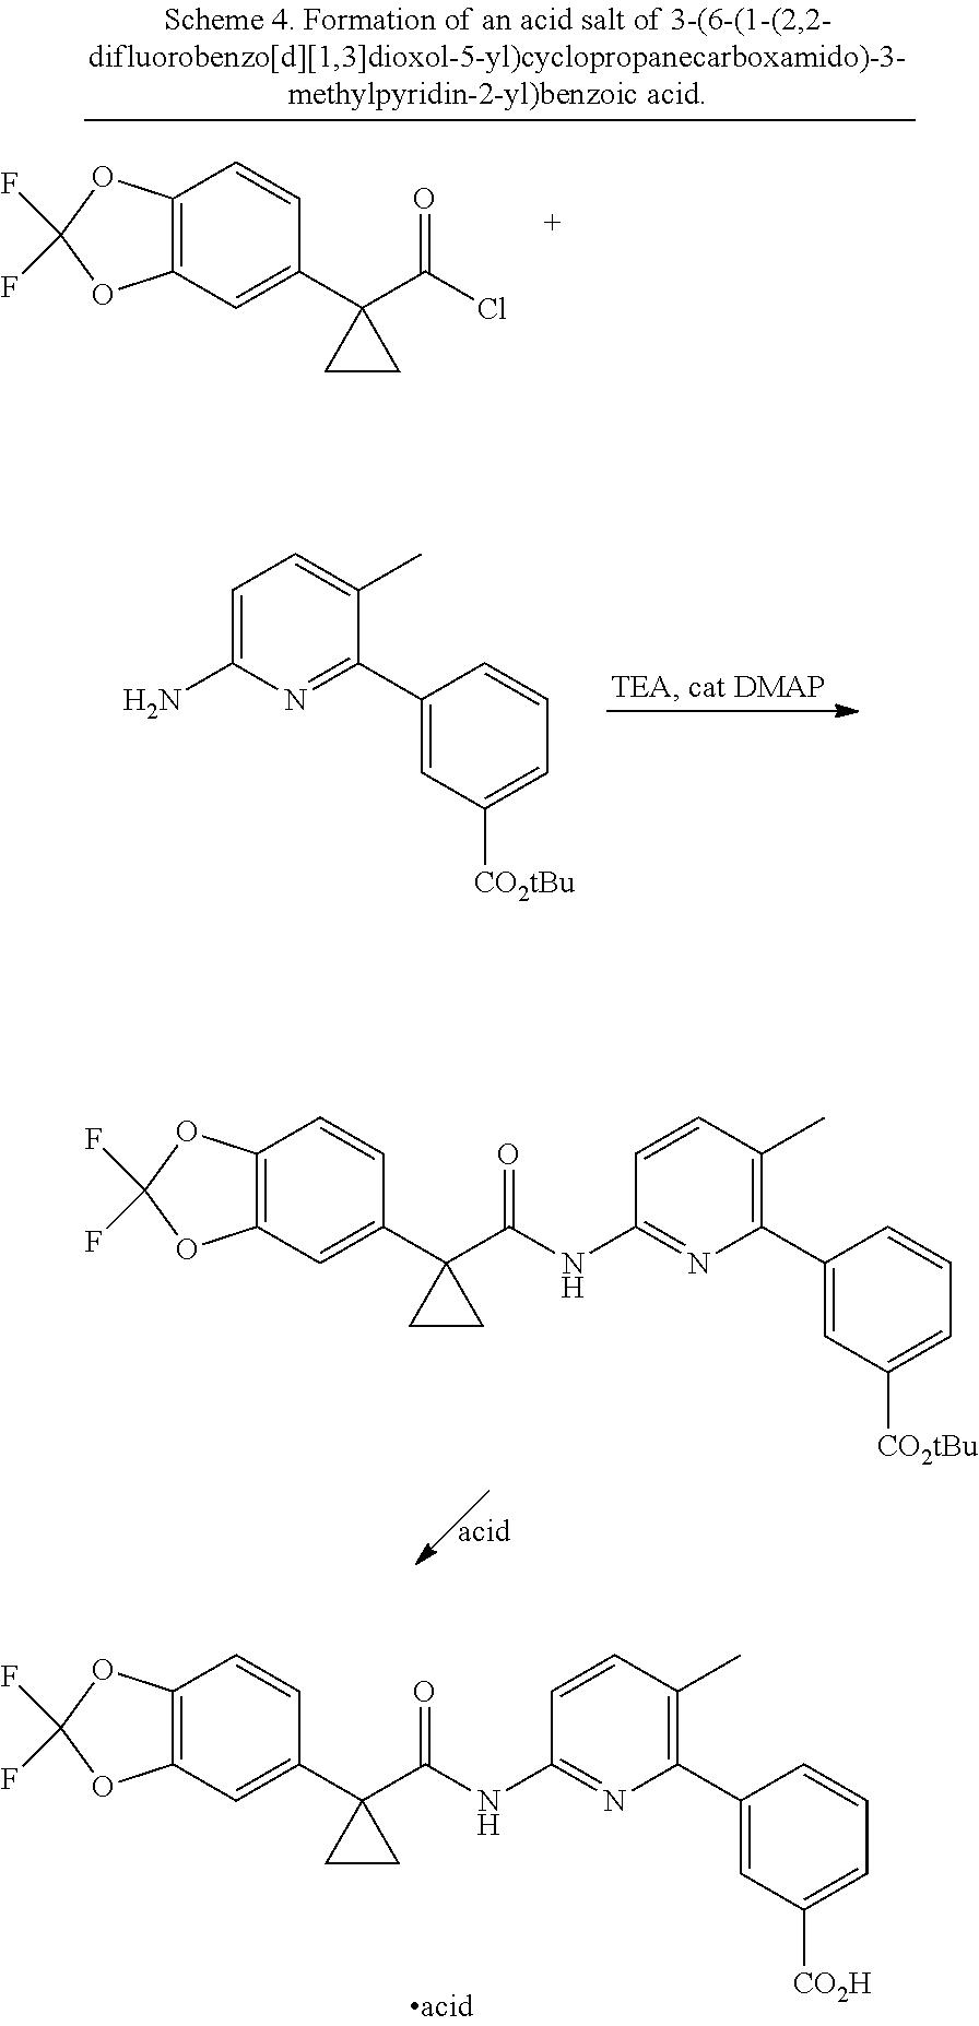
C1=C(N)N=C(C2=CC([CO2tBu])=CC=C2)C(C)=C1.C12=C(C=C(C3(C(NC4=NC(C5=CC([CO2tBu])=CC=C5)=C(C)C=C4)=O)CC3)C=C1)OC(F)(F)O2.C12=C(C=C(C3(C(NC4=NC(C5=CC([CO2H])=CC=C5)=C(C)C=C4)=O)CC3)C=C1)OC(F)(F)O2.C12=C(C=C(C3(C(Cl)=O)CC3)C=C1)OC(F)(F)O2
